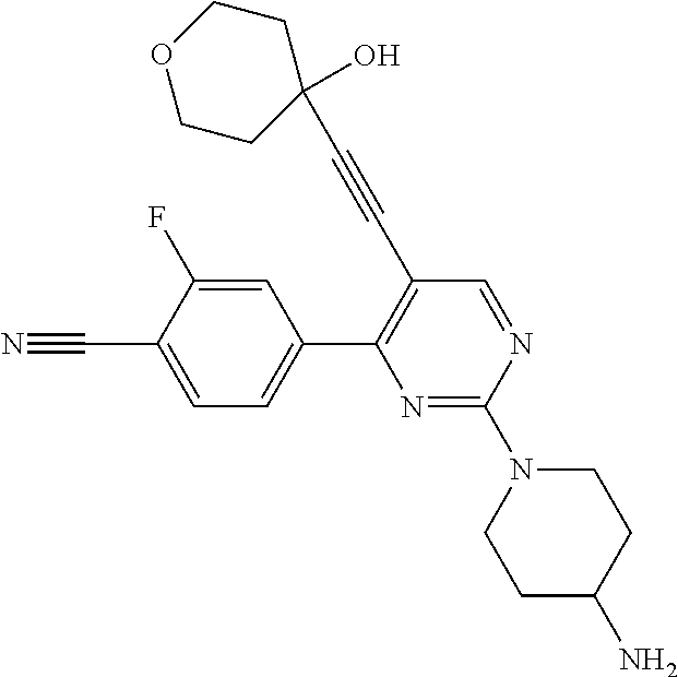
C1(C2=C(C#CC3(O)CCOCC3)C=NC(N3CCC(N)CC3)=N2)=CC=C(C#N)C(F)=C1
